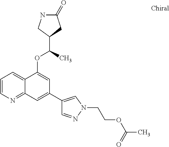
C1=CN=C2C(=C1)C(OC(C)C1CC(=O)NC1)=CC(C1=CN(CCOC(C)=O)N=C1)=C2
